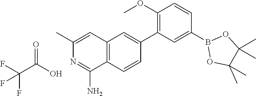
C12=C(C=CC(C3=C(OC)C=CC(B4OC(C)(C)C(C)(C)O4)=C3)=C1)C(N)=NC(C)=C2.O=C(O)C(F)(F)F
